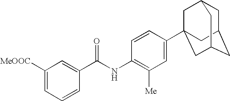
C1([MeOOC])=CC=CC(C(NC2=C([Me])C=C(C34CC5CC(CC(C3)C5)C4)C=C2)=O)=C1
